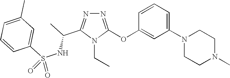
N1=C(OC2=CC(N3CCN(C)CC3)=CC=C2)N(CC)C(C(C)NS(C2=CC(C)=CC=C2)(=O)=O)=N1
